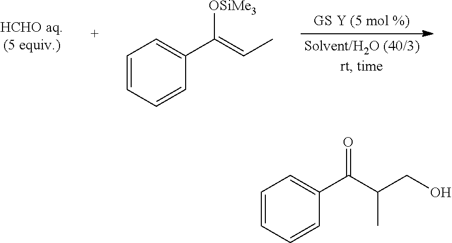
C1=CC=CC(C(=CC)[OSiMe3])=C1.C1=CC=CC(C(C(CO)C)=O)=C1
